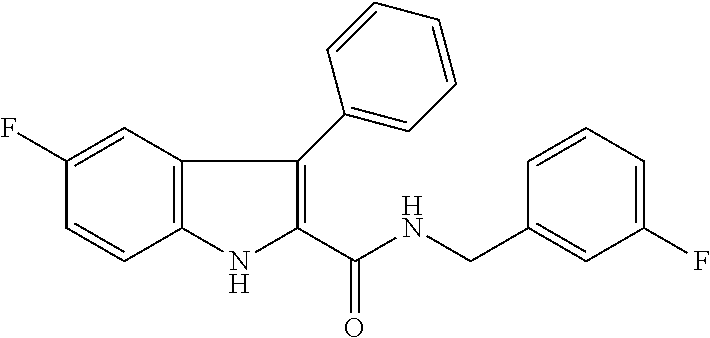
C1(F)=CC2=C(C=C1)NC(C(NCC1=CC(F)=CC=C1)=O)=C2C1=CC=CC=C1
